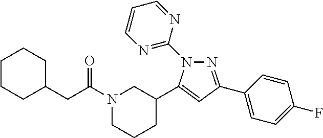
N1(C(CC2CCCCC2)=O)CCCC(C2=CC(C3=CC=C(F)C=C3)=NN2C2=NC=CC=N2)C1
